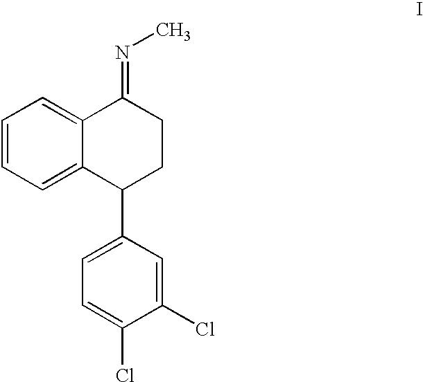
C1=CC=C2C(=C1)C(=NC)CCC2C1=CC=C(Cl)C(Cl)=C1
